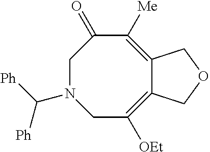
C1N(C([Ph])[Ph])CC([OEt])=C2C(=C([Me])C1=O)COC2
